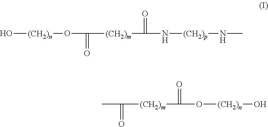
O[(CH2)n]OC([(CH2)m]C(N[(CH2)p]NC)=O)=O.C([(CH2)m]C(O[(CH2)n]O)=O)(=O)C
